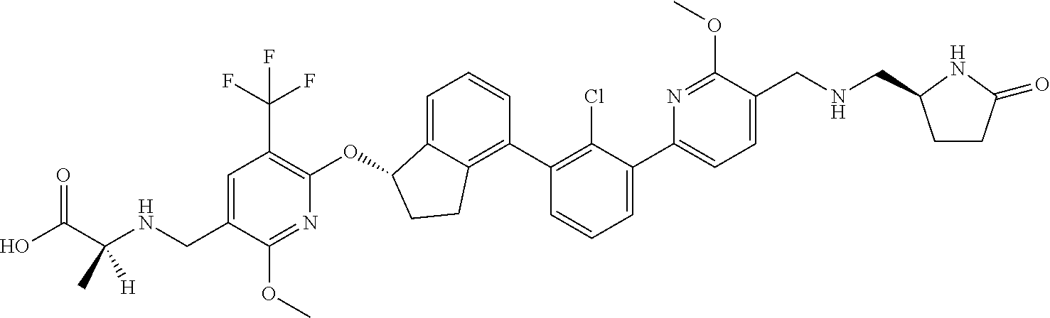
C(C1=CC(C(F)(F)F)=C(OC2C3=CC=CC(C4=C(Cl)C(C5=CC=C(CNCC6CCC(=O)N6)C(OC)=N5)=CC=C4)=C3CC2)N=C1OC)NC(C(O)=O)(C)[H]
